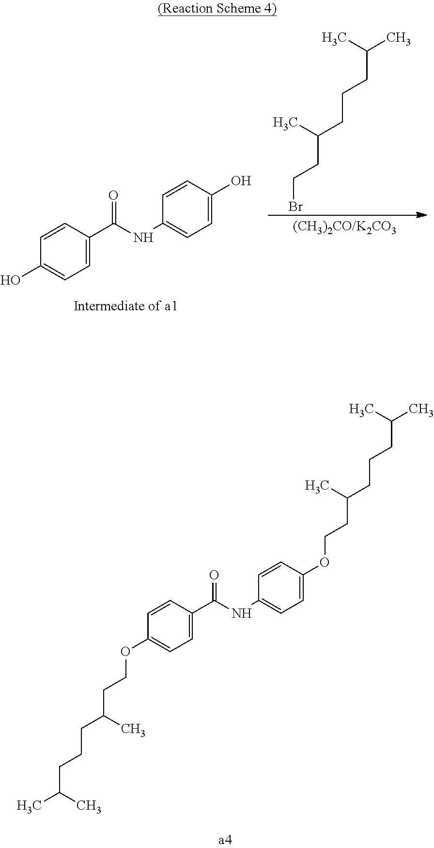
C1=CC(C(NC2=CC=C(O)C=C2)=O)=CC=C1O.CC(C)CCCC(CCBr)C.C(CC(C)CCCC(C)C)OC1=CC=C(C(NC2=CC=C(OCCC(C)CCCC(C)C)C=C2)=O)C=C1
